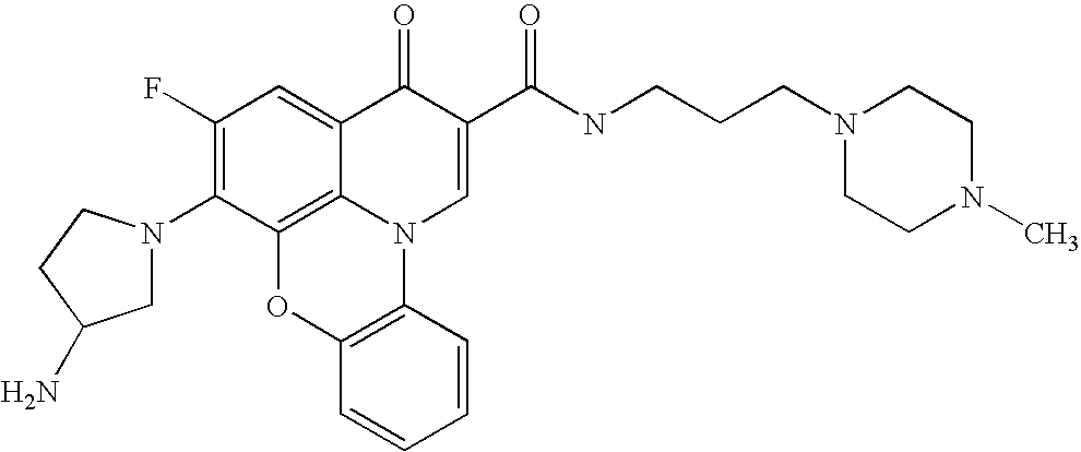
C1(F)=C(N2CC(N)CC2)C2=C3C(=C1)C(=O)C(C(NCCCN1CCN(C)CC1)=O)=CN3C1=C(O2)C=CC=C1
